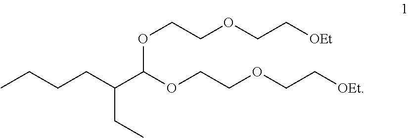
O(CCOCC[OEt])C(C(CCCC)CC)OCCOCC[OEt]
